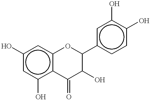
c1(O)cc(O)c2c(c1)OC(c1ccc(O)c(O)c1)C(O)C2=O
